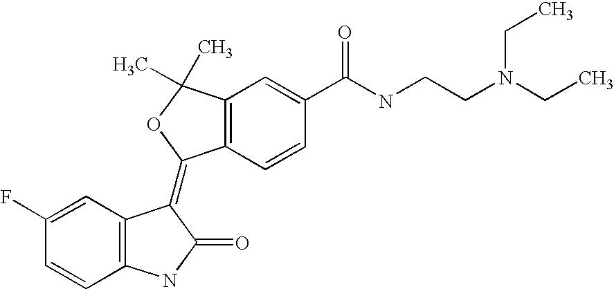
C12=C(C=CC(C(NCCN(CC)CC)=O)=C1)C(=C1C3=C(C=CC(F)=C3)NC1=O)OC2(C)C
